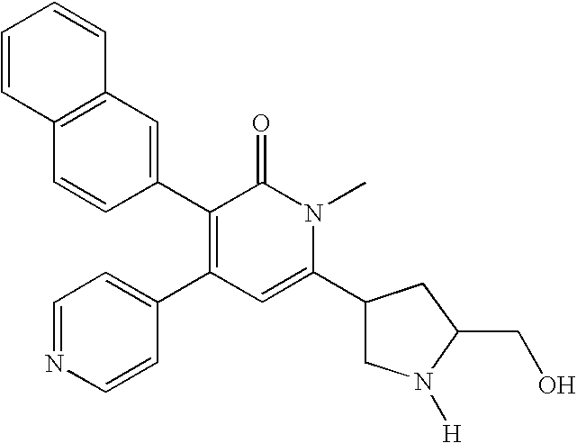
C12=C(C=C(C3=C(C4=CC=NC=C4)C=C(C4CN([H])C(CO)C4)N(C)C3=O)C=C1)C=CC=C2
